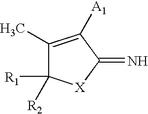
C1(C)=C([A1])C(=N)[X]C1([R1])[R2]
